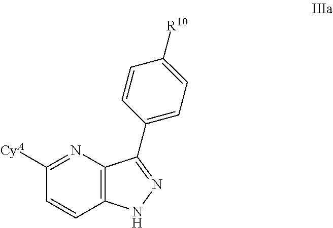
C12=C(N=C([CyA])C=C1)C(C1=CC=C([R10])C=C1)=NN2
